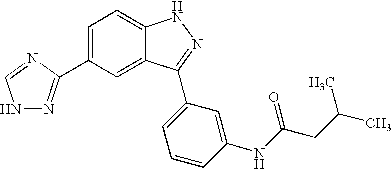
C1=C(C2=NNC=N2)C=C2C(=C1)NN=C2C1=CC=CC(NC(CC(C)C)=O)=C1
